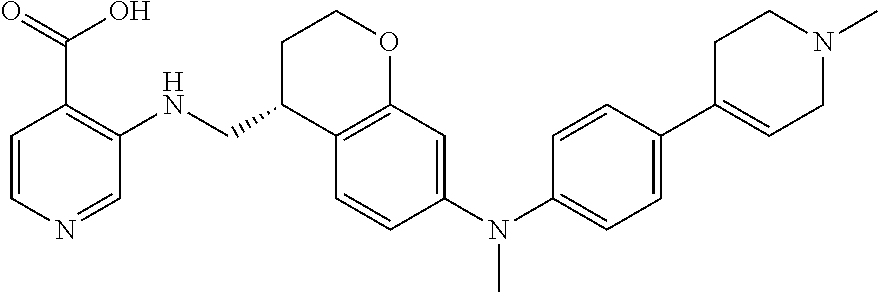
C1=CN=CC(NCC2C3=C(OCC2)C=C(N(C2=CC=C(C4=CCN(C)CC4)C=C2)C)C=C3)=C1C(=O)O
